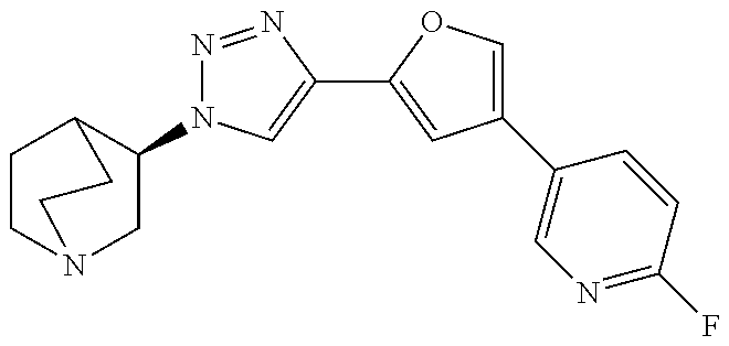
C1(N2N=NC(C3=CC(C4=CN=C(F)C=C4)=CO3)=C2)CN2CCC1CC2
